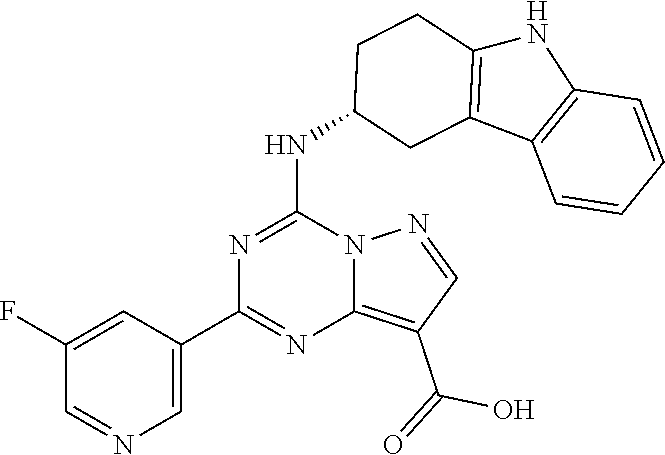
C1(F)=CC(C2=NC3=C(C(O)=O)C=NN3C(NC3CCC4=C(C5=C(N4)C=CC=C5)C3)=N2)=CN=C1
